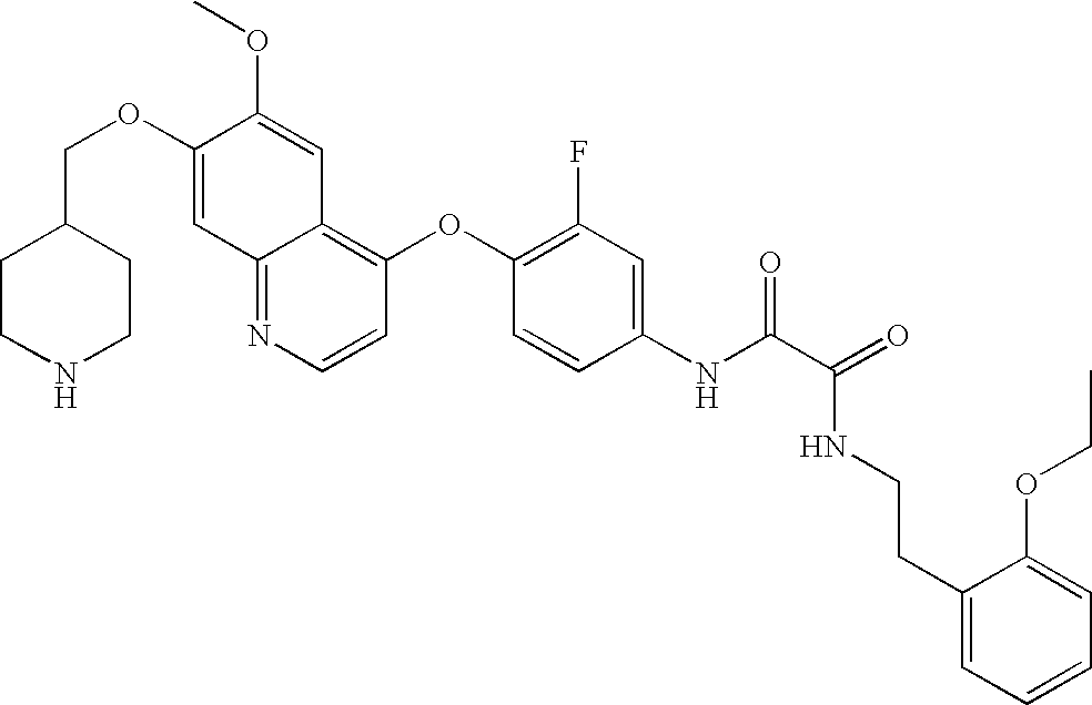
C12=NC=CC(OC3=C(F)C=C(NC(C(=O)NCCC4=CC=CC=C4OCC)=O)C=C3)=C1C=C(OC)C(OCC1CCNCC1)=C2
